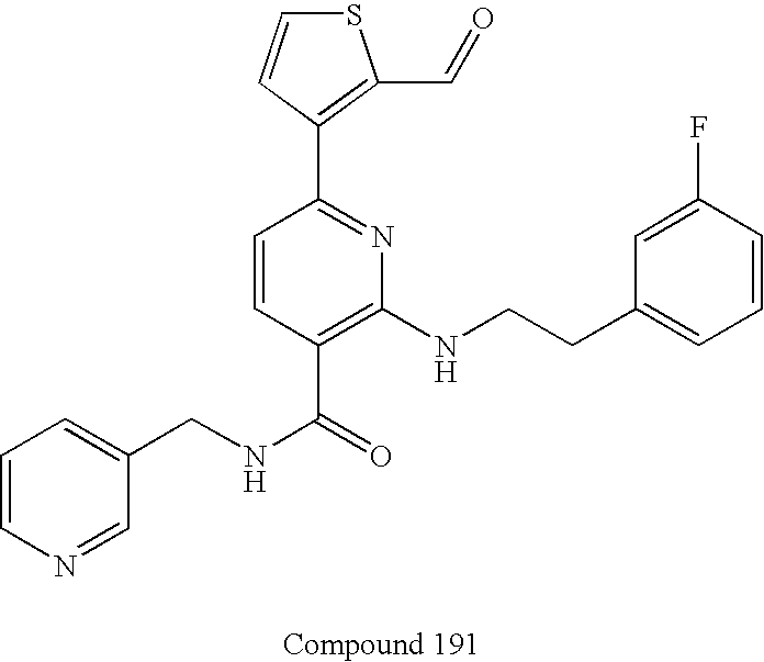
C1=CN=CC(CNC(=O)C2=C(NCCC3=CC=CC(F)=C3)N=C(C3=C(C=O)SC=C3)C=C2)=C1
